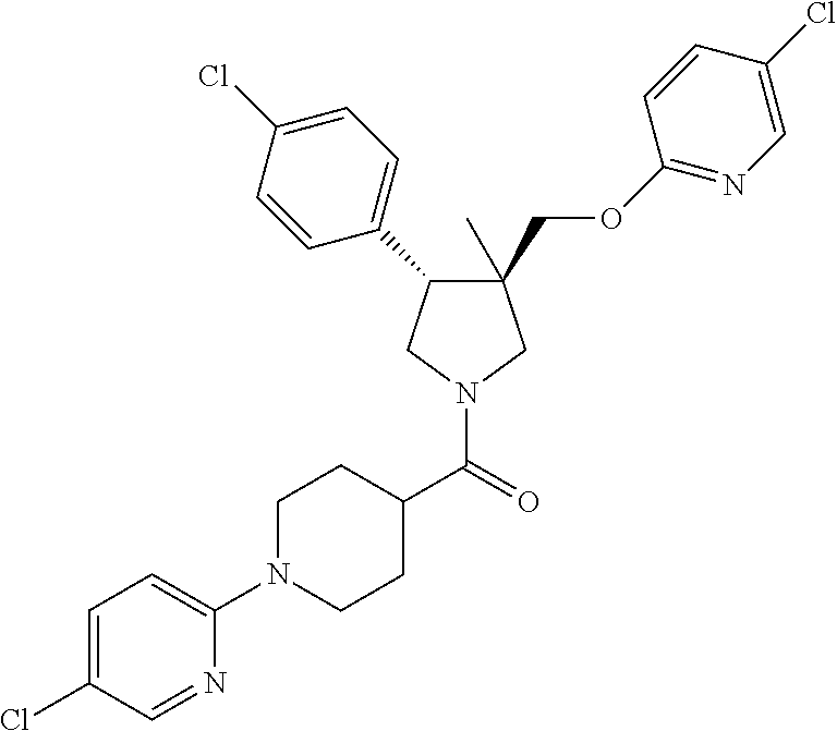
C1(C)(COC2=NC=C(Cl)C=C2)C(C2=CC=C(Cl)C=C2)CN(C(=O)C2CCN(C3=CC=C(Cl)C=N3)CC2)C1
